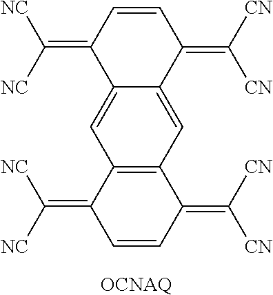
C12=C(C=C3C(=C1)C(=C([NC])[NC])C=CC3=C([CN])[CN])C(=C([CN])[CN])C=CC2=C([NC])[NC].[OCNAQ]
